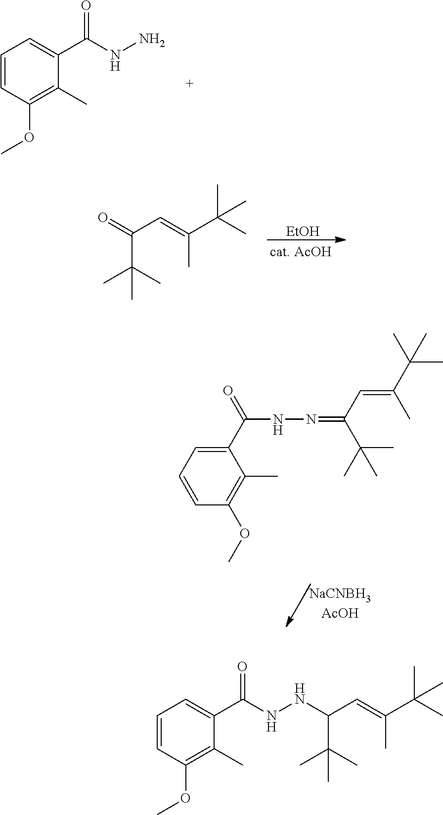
C1=CC(OC)=C(C)C(C(NN)=O)=C1.C(C(=O)C=C(C(C)(C)C)C)(C)(C)C.[EtOH].C1(C(=O)NN=C(C(C)(C)C)C=C(C(C)(C)C)C)=CC=CC(OC)=C1C.C1=CC(OC)=C(C)C(C(NNC(C=C(C(C)(C)C)C)C(C)(C)C)=O)=C1
